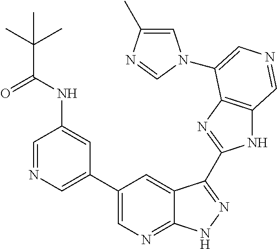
C1(C2=CN=CC(NC(C(C)(C)C)=O)=C2)=CN=C2C(=C1)C(C1=NC3=C(N1)C=NC=C3N1C=C(C)N=C1)=NN2
